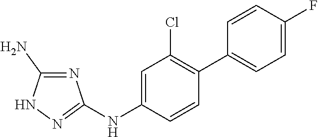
C1=C(NC2=NNC(N)=N2)C=CC(C2=CC=C(F)C=C2)=C1Cl
